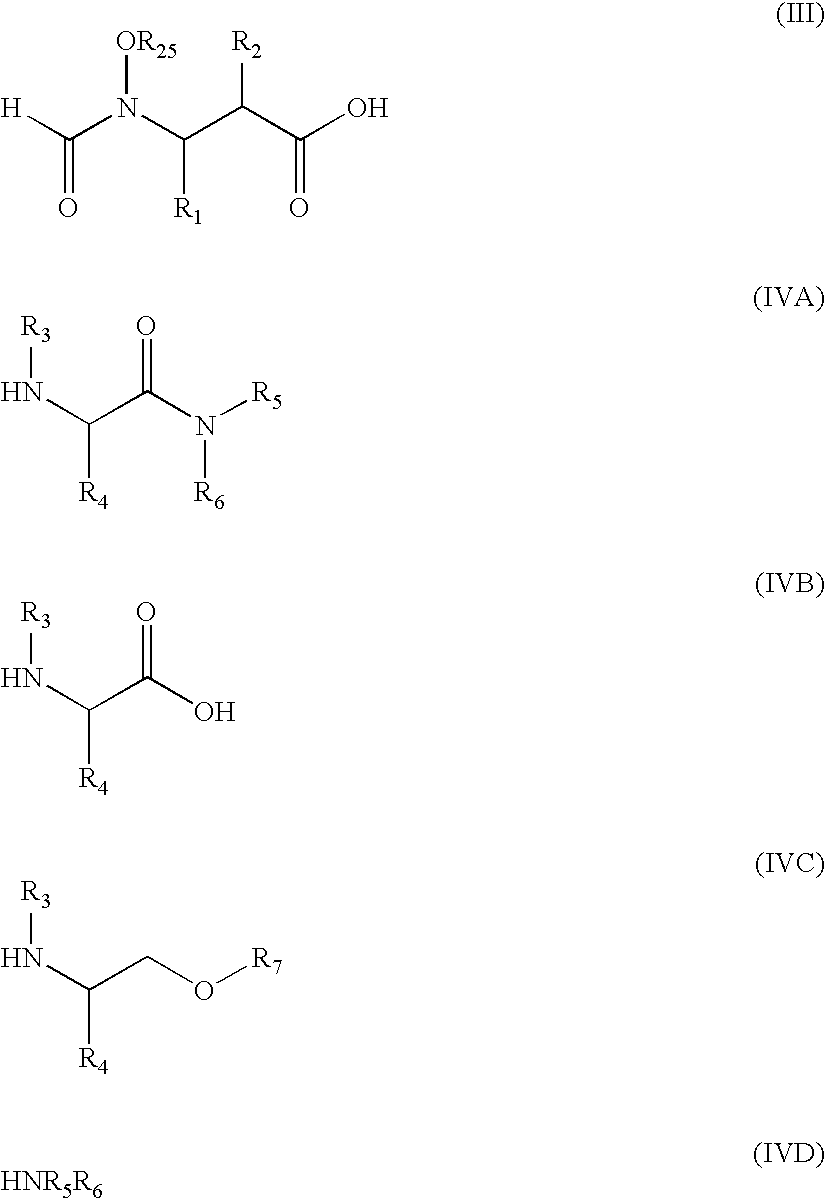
[H]C(N(C(C(C(O)=O)[R2])[R1])[OR25])=O.N(C(C(N([R5])[R6])=O)[R4])[R3].N(C(C(O)=O)[R4])[R3].N(C(CO[R7])[R4])[R3]
